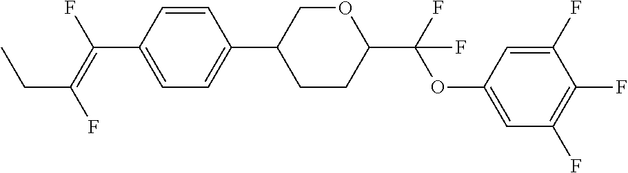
C(C1=CC=C(C2CCC(C(OC3=CC(F)=C(F)C(F)=C3)(F)F)OC2)C=C1)(=C(F)CC)F
